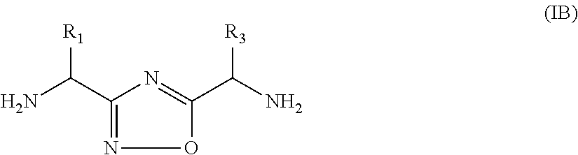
C1(C(N)[R1])=NOC(C(N)[R3])=N1
